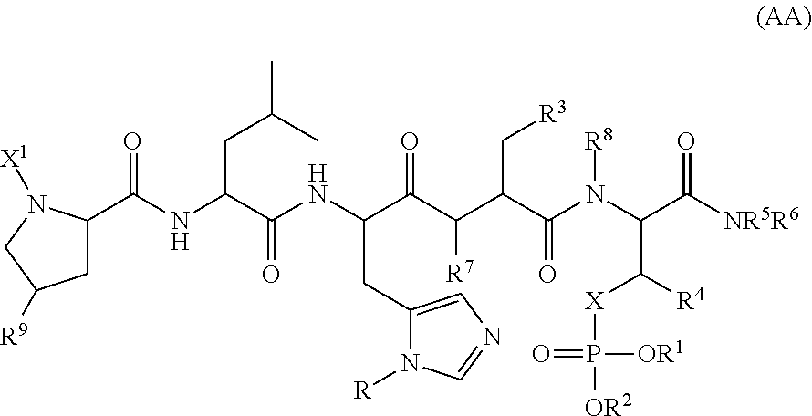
C(C(N(C(C([NR5R6])=O)C([R4])[X]P([OR2])([OR1])=O)[R8])=O)(C[R3])C(C(=O)C(NC(C(NC(C1CC([R9])CN1[X1])=O)CC(C)C)=O)CC1=CN=CN1[R])[R7]
